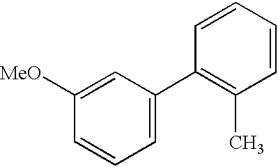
C1=C(C2=C(C)C=CC=C2)C=C([MeO])C=C1
